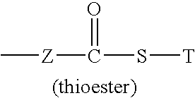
C(S[T])(=O)[Z]C
